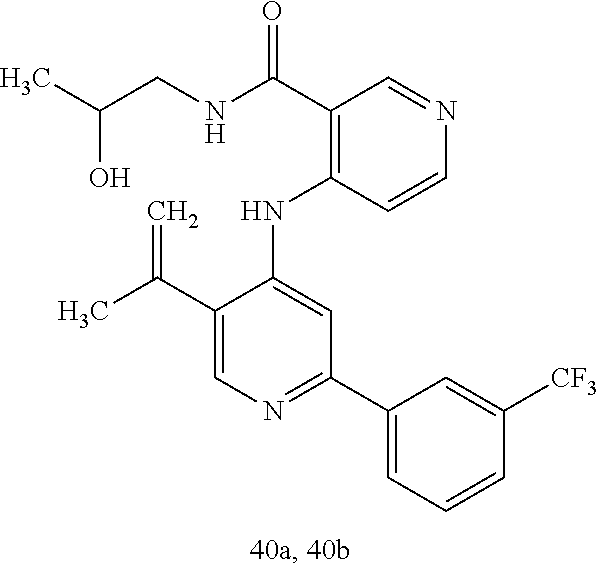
C1(NC2=CC(C3=CC=CC([CF3])=C3)=NC=C2C(C)=C)=C(C(NCC(C)O)=O)C=NC=C1
